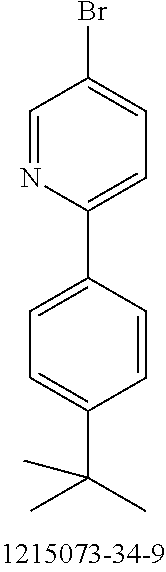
C1(C2=CC=C(Br)C=N2)=CC=C(C(C)(C)C)C=C1
